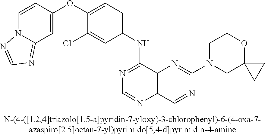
C1=CC(OC2=CC=C(NC3=NC=NC4=C3N=C(N3CC5(OCC3)CC5)N=C4)C=C2Cl)=CC2=NC=NN12
